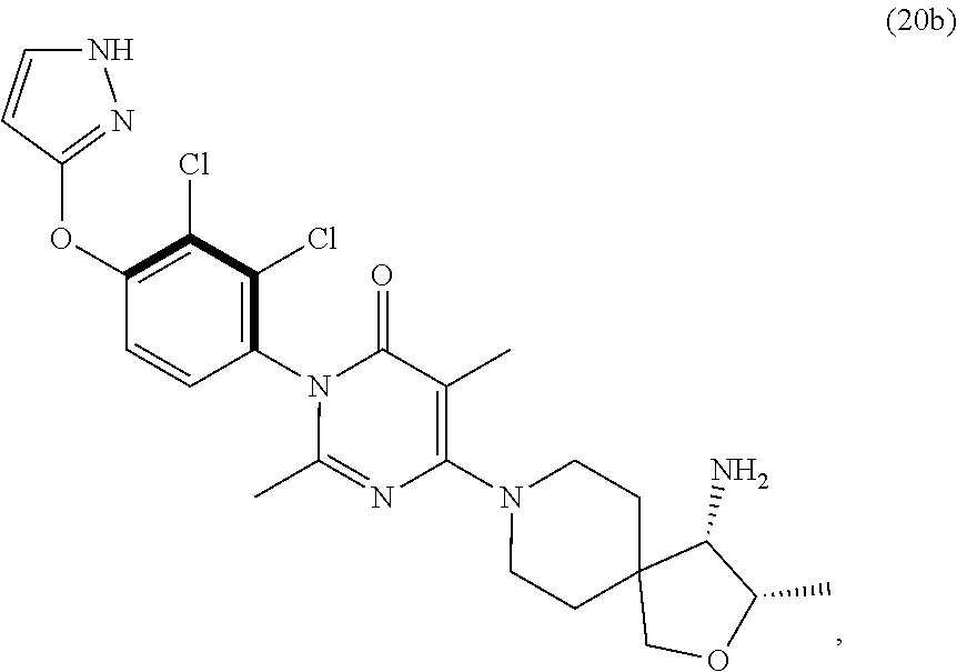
C1(OC2=NNC=C2)=C(Cl)C(Cl)=C(N2C(C)=NC(N3CCC4(CC3)COC(C)C4N)=C(C)C2=O)C=C1
